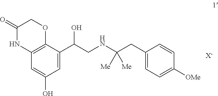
C12=C(C(C(CNC(CC3=CC=C([OMe])C=C3)([Me])[Me])O)=CC(O)=C1)OCC(=O)N2.[X-]
